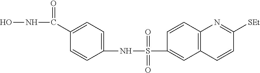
S(NC1=CC=C(C(NO)=O)C=C1)(=O)(=O)C1=CC2=C(C=C1)N=C([SEt])C=C2
